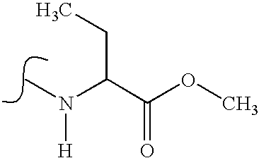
N(C)(C(C(OC)=O)CC)[H]
